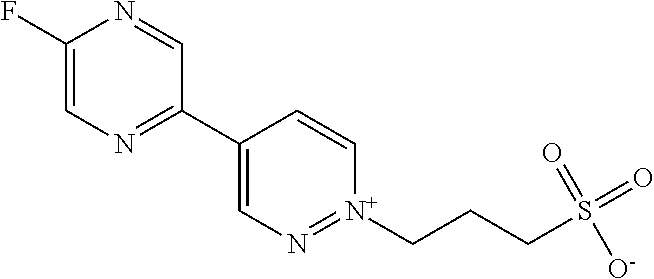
C1(F)=CN=C(C2=CN=[N+](CCCS(=O)([O-])=O)C=C2)C=N1
